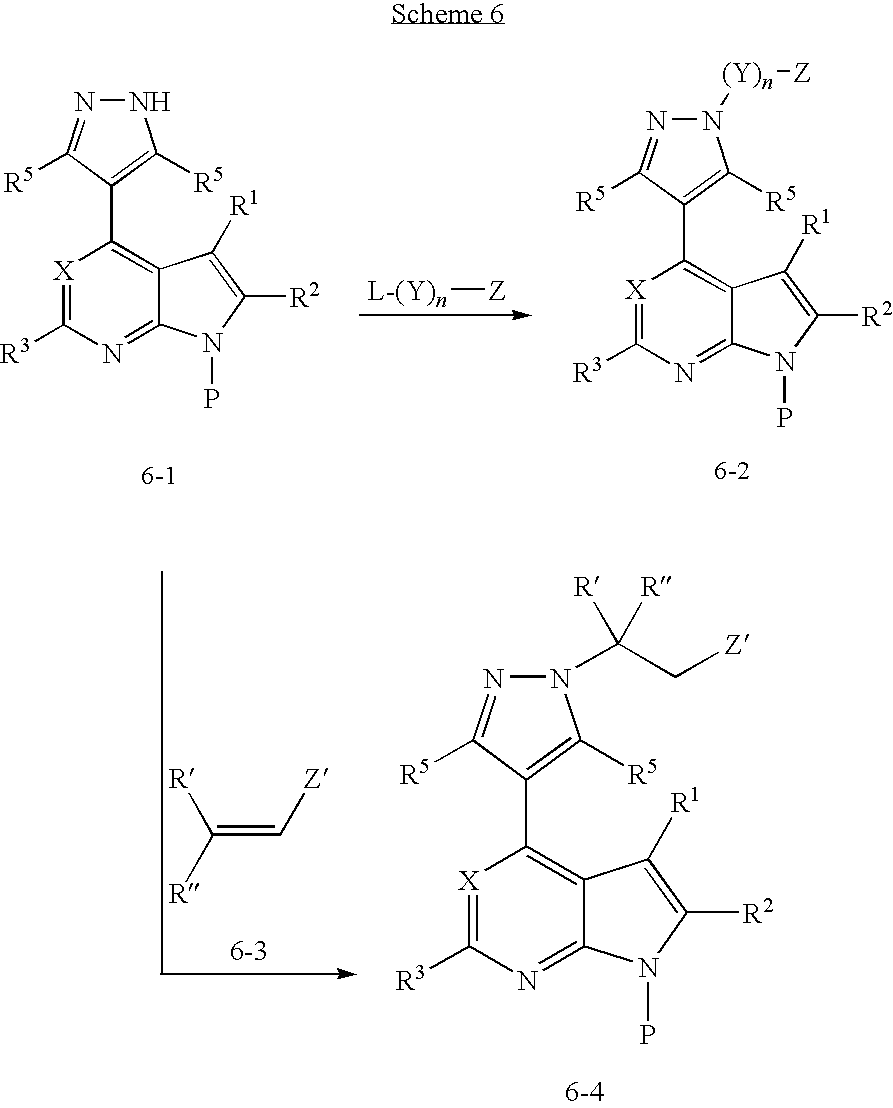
[X]1=C([R3])N=C2C(=C1C1=C([R5])N(C(C[Z])([R])[R])N=C1[R5])C([R1])=C([R2])N2P.[R]C([R])=C[Z].[X]1=C([R3])N=C2C(=C1C1=C([R5])NN=C1[R5])C([R1])=C([R2])N2P.[X]1=C([R3])N=C2C(=C1C1=C([R5])N([(Y)n][Z])N=C1[R5])C([R1])=C([R2])N2P.[Z][L-(Y)n]
